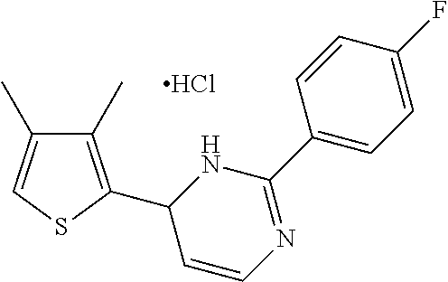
C1(C)=C(C2C=CN=C(C3=CC=C(F)C=C3)N2)SC=C1C.Cl
